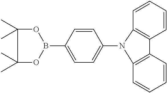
C1(C)(C)OB(C2=CC=C(N3C4=C(C=CC=C4)C4=C3C=CC=C4)C=C2)OC1(C)C
